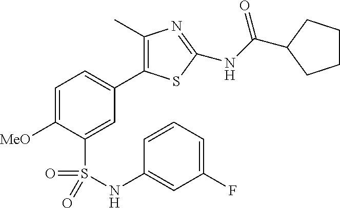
C1=C([MeO])C(S(NC2=CC(F)=CC=C2)(=O)=O)=CC(C2=C(C)N=C(NC(=O)C3CCCC3)S2)=C1
